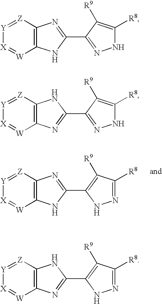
[X]1=[W]C2=C([Z]=[Y]1)N=C(C1=C([R9])C([R8])=NN1)N2.[X]1=[W]C2=C([Z]=[Y]1)N=C(C1=NNC([R8])=C1[R9])N2.[X]1=[W]C2=C([Z]=[Y]1)NC(C1=NNC([R8])=C1[R9])=N2.[X]1=[W]C2=C([Z]=[Y]1)NC(C1=C([R9])C([R8])=NN1)=N2
